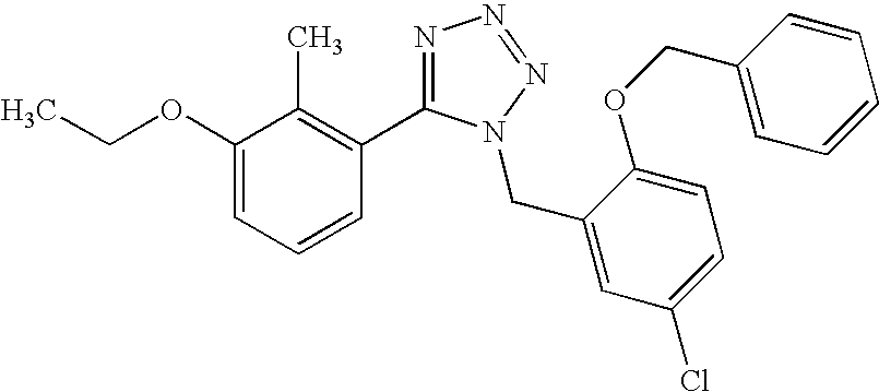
C1(OCC)=CC=CC(C2=NN=NN2CC2=CC(Cl)=CC=C2OCC2=CC=CC=C2)=C1C
